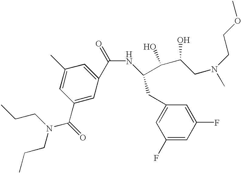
C1(C)=CC(C(=O)N(CCC)CCC)=CC(C(=O)NC(C(C(O)CN(CCOC)C)O)CC2=CC(F)=CC(F)=C2)=C1
